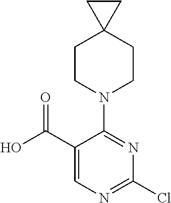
OC(C1=CN=C(Cl)N=C1N1CCC2(CC1)CC2)=O
